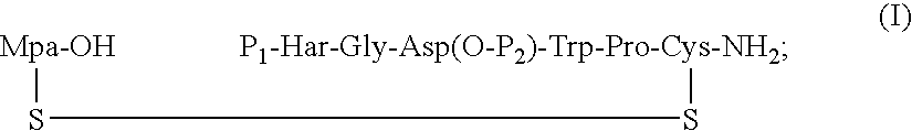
[Mpa-OH]SS[P1-Har-Gly-Asp(O-P2)-Trp-Pro-Cys-NH2]
